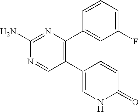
C1(N)=NC(C2=CC(F)=CC=C2)=C(C2=CNC(=O)C=C2)C=N1
